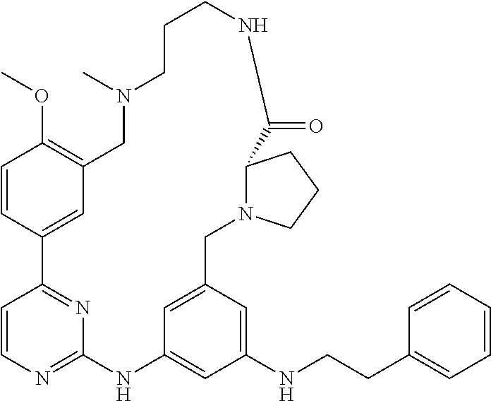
C1=CC2=CC(=C1OC)CN(C)CCCNC(=O)C1N(CC3=CC(=CC(NCCC4=CC=CC=C4)=C3)NC3=NC=CC2=N3)CCC1
